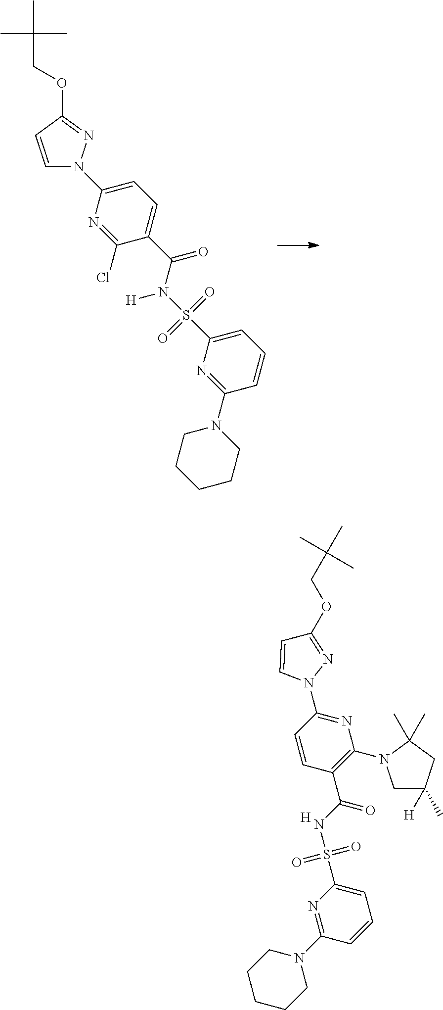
CC(COC1=NN(C2=CC=C(C(=O)N(S(C3=CC=CC(N4CCCCC4)=N3)(=O)=O)[H])C(Cl)=N2)C=C1)(C)C.[H].N1=C(N2CCCCC2)C=CC=C1S(NC(=O)C1=C(N2CC([H])(C)CC2(C)C)N=C(N2N=C(OCC(C)(C)C)C=C2)C=C1)(=O)=O
